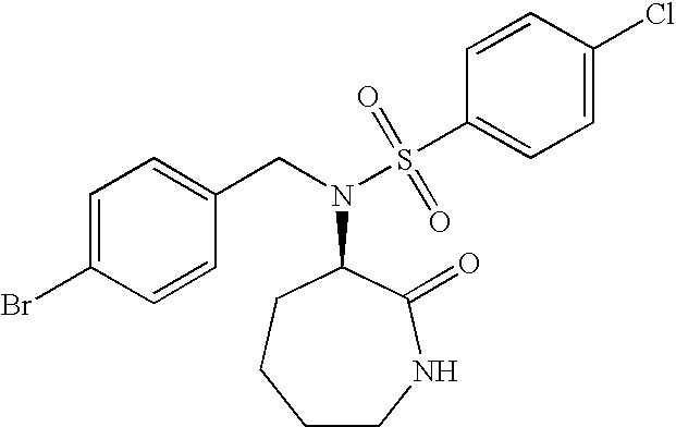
BrC1=CC=C(CN(C2CCCCNC2=O)S(C2=CC=C(Cl)C=C2)(=O)=O)C=C1
